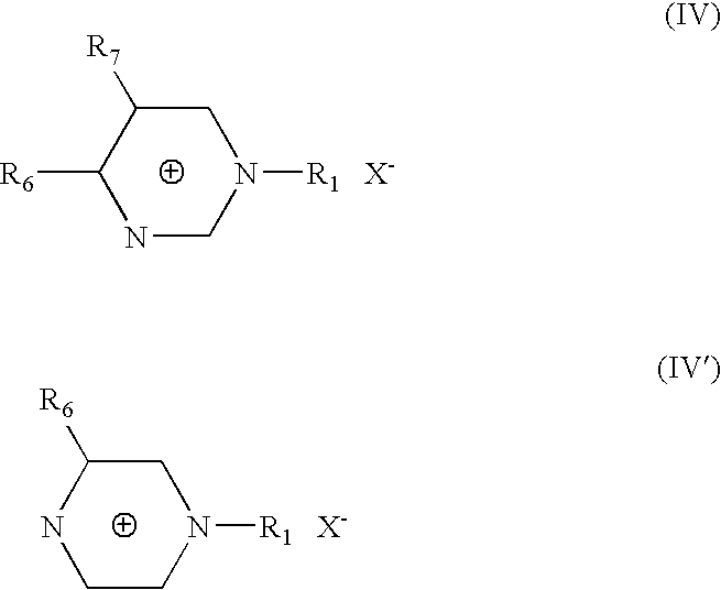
N1CN([R1])CC([R7])C1[R6].C1CN([R1])CC([R6])N1
